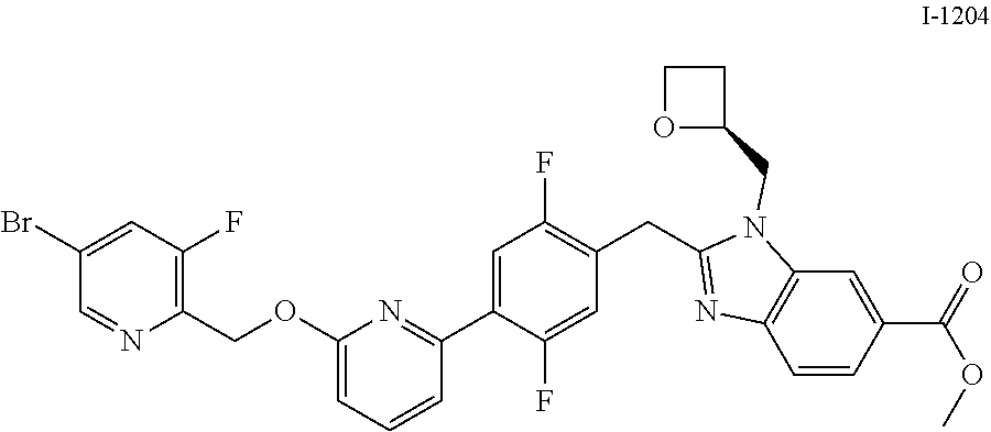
C1=C(C2=NC(OCC3=C(F)C=C(Br)C=N3)=CC=C2)C(F)=CC(CC2=NC3=C(N2CC2CCO2)C=C(C(OC)=O)C=C3)=C1F
